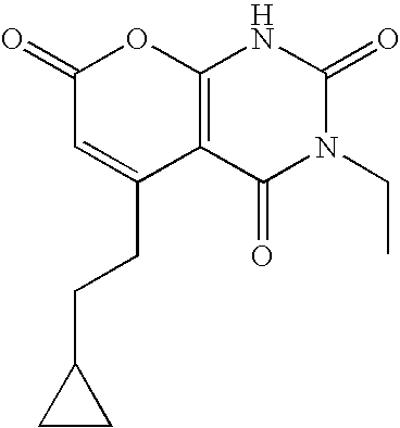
C1(=O)C=C(CCC2CC2)C2=C(O1)NC(=O)N(CC)C2=O
